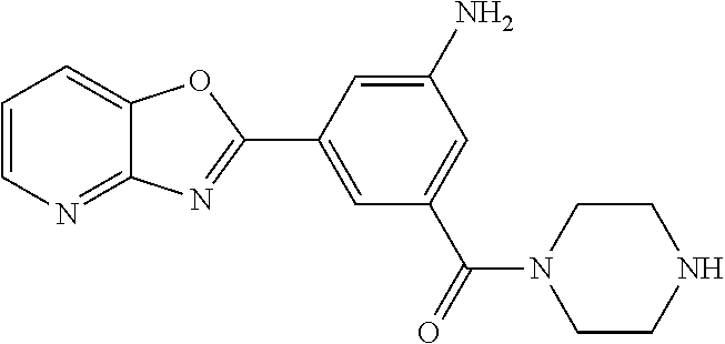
C1=CN=C2C(=C1)OC(C1=CC(C(=O)N3CCNCC3)=CC(N)=C1)=N2
